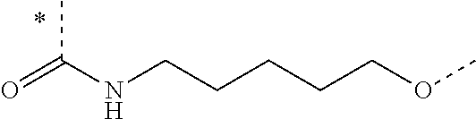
C(C)(NCCCCCOC)=O
